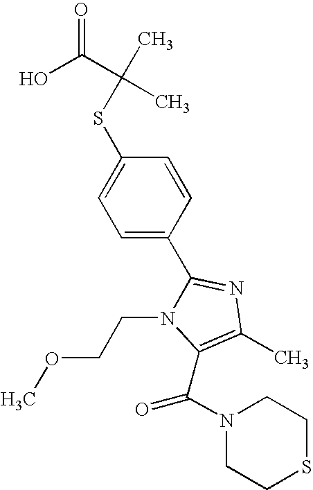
S(C1=CC=C(C2=NC(C)=C(C(N3CCSCC3)=O)N2CCOC)C=C1)C(C)(C(O)=O)C
